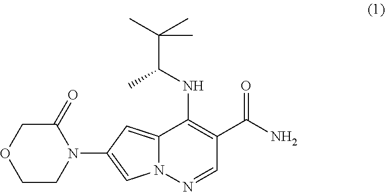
C12=CC(N3C(=O)COCC3)=CN1N=CC(C(N)=O)=C2NC(C(C)(C)C)C
